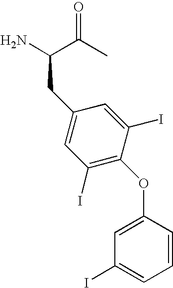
C(N)(C(C)=O)CC1=CC(I)=C(OC2=CC(I)=CC=C2)C(I)=C1
